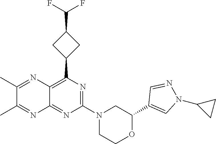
C1(C2=CN(C3CC3)N=C2)OCCN(C2=NC(C3CC(C(F)F)C3)=C3C(=N2)N=C(C)C(C)=N3)C1
